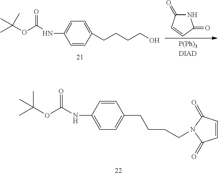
N1C(=O)C=CC1=O.C1=CC(CCCCO)=CC=C1NC(OC(C)(C)C)=O.C1=CC(=O)N(CCCCC2=CC=C(NC(=O)OC(C)(C)C)C=C2)C1=O
